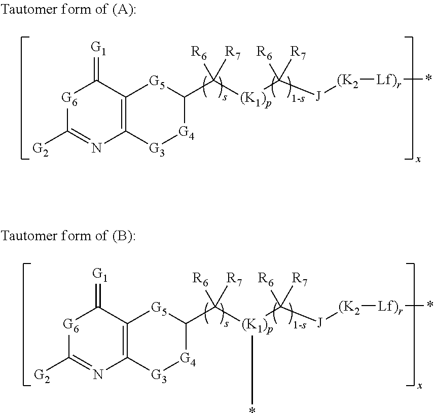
[G6]1C([G2])=NC2=C(C1=[G1])[G5]C(C([(K1)p]C([J][(K2][Lf)r]*)([R6])[R7])([R6])[R7])[G4][G3]2.[G6]1C([G2])=NC2=C(C1=[G1])[G5]C(C([(K1)p](C([J][(K2][Lf)r]*)([R6])[R7])*)([R6])[R7])[G4][G3]2
